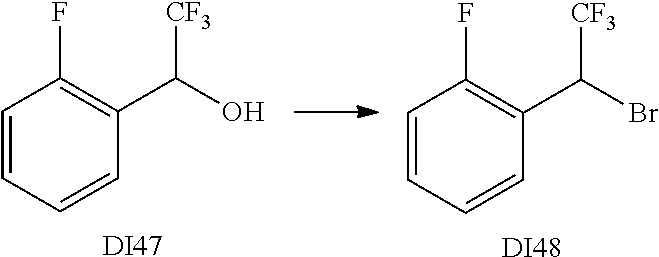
C1=CC=CC(C(Br)[CF3])=C1F.[DI48].C1=CC=CC(C(O)[CF3])=C1F.[DI47]
